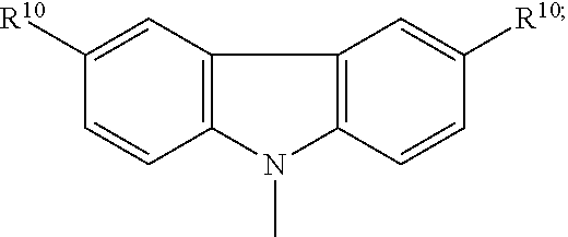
C12=C(N(C)C3=C1C=C([R10])C=C3)C=CC([R10])=C2
